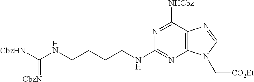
C(NCCCCNC1=NC2=C(C([NHCbz])=N1)N=CN2C[CO2Et])([CbzHN])=[CbzN]
